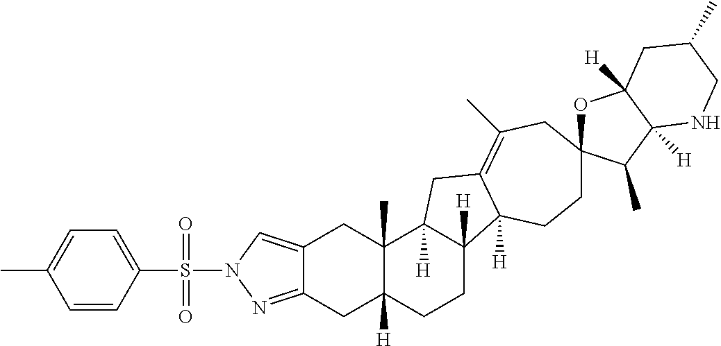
C1CC2([H])C([H])(CC3=C(C)CC4(OC5([H])C([H])(C4C)NCC(C)C5)CCC23[H])C2(C)C1([H])CC1=NN(S(C3=CC=C(C)C=C3)(=O)=O)C=C1C2
